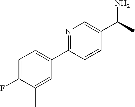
C1=C(F)C(C)=CC(C2=NC=C(C(N)C)C=C2)=C1
